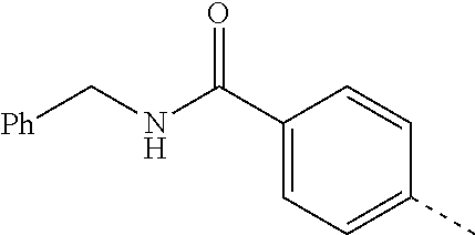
C1(C(NC[Ph])=O)=CC=C(C)C=C1
